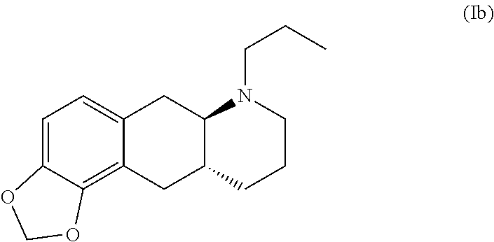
CCCN1CCCC2C1CC1=CC=C3C(=C1C2)OCO3
